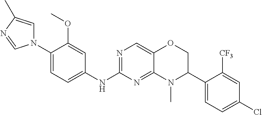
C1(N2C=C(C)N=C2)=CC=C(NC2=NC=C3C(=N2)N(C)C(C2=CC=C(Cl)C=C2[CF3])CO3)C=C1OC
